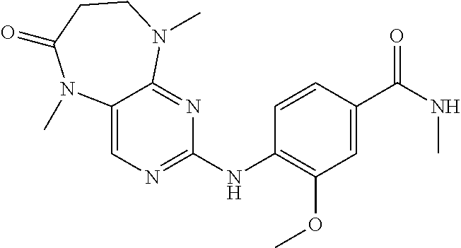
C1(C(NC)=O)=CC(OC)=C(NC2=NC=C3C(=N2)N(C)CCC(=O)N3C)C=C1
